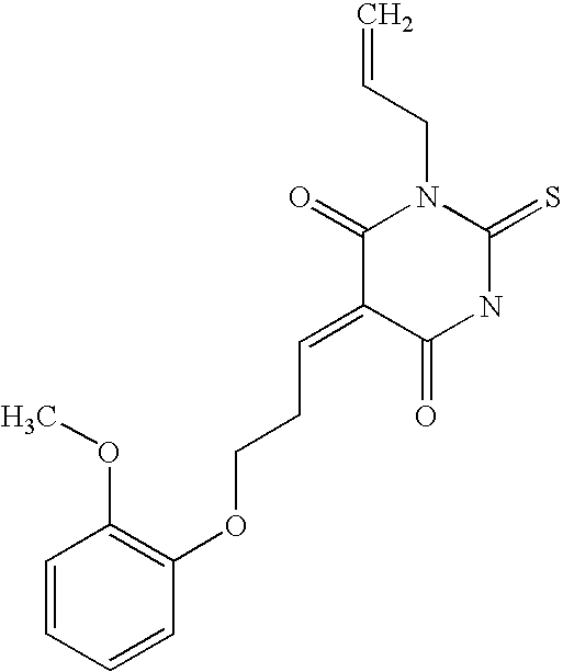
C1(=O)C(=CCCOC2=C(OC)C=CC=C2)C(=O)NC(=S)N1CC=C
